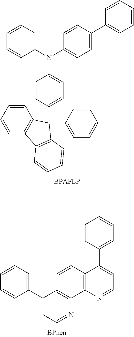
C1=CC=CC2=C1C(C1=CC=C(N(C3=CC=CC=C3)C3=CC=C(C4=CC=CC=C4)C=C3)C=C1)(C1=CC=CC=C1)C1=C2C=CC=C1.C1(C2=CC=NC3=C2C=CC2=C3N=CC=C2C2=CC=CC=C2)=CC=CC=C1
